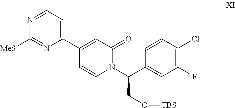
N1=CC=C(C2=CC(=O)N(C(C3=CC(F)=C(Cl)C=C3)CO[TBS])C=C2)N=C1[MeS]
